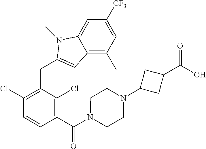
C1([CF3])=CC(C)=C2C(=C1)N(C)C(CC1=C(Cl)C=CC(C(N3CCN(C4CC(C(O)=O)C4)CC3)=O)=C1Cl)=C2
